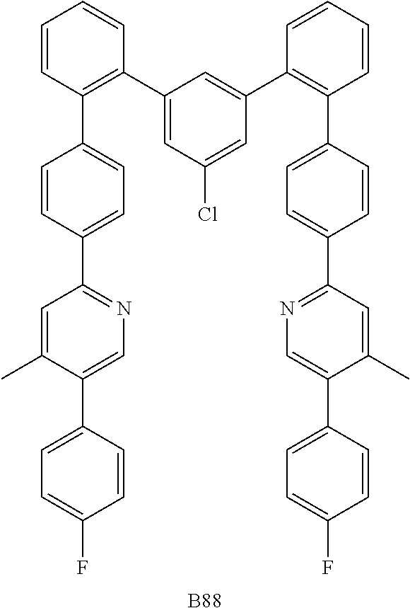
[B88].C1=CC(C2=CC=C(C3=NC=C(C4=CC=C(F)C=C4)C(C)=C3)C=C2)=C(C2=CC(Cl)=CC(C3=C(C4=CC=C(C5=NC=C(C6=CC=C(F)C=C6)C(C)=C5)C=C4)C=CC=C3)=C2)C=C1
